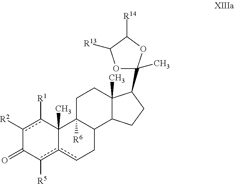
c1([R2])c([R1])C2(C)c(c([R5])C1=O)cCC1C2([R6])CCC2(C)C1CCC2C1(C)OC([R13])C([R14])O1
